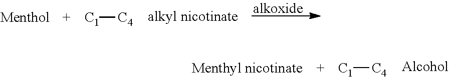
[C1][C4].[C1][C4]
